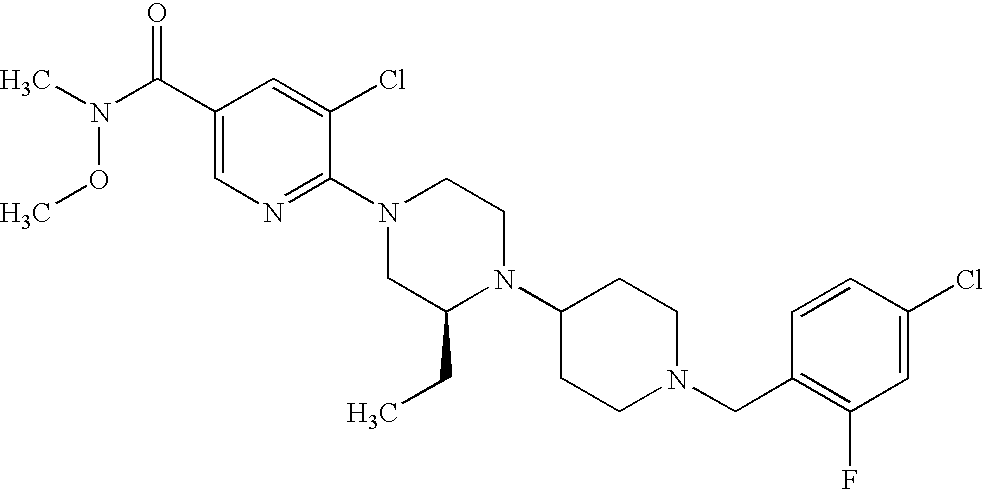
C1(Cl)=CC(F)=C(CN2CCC(N3C(CC)CN(C4=NC=C(C(N(C)OC)=O)C=C4Cl)CC3)CC2)C=C1
